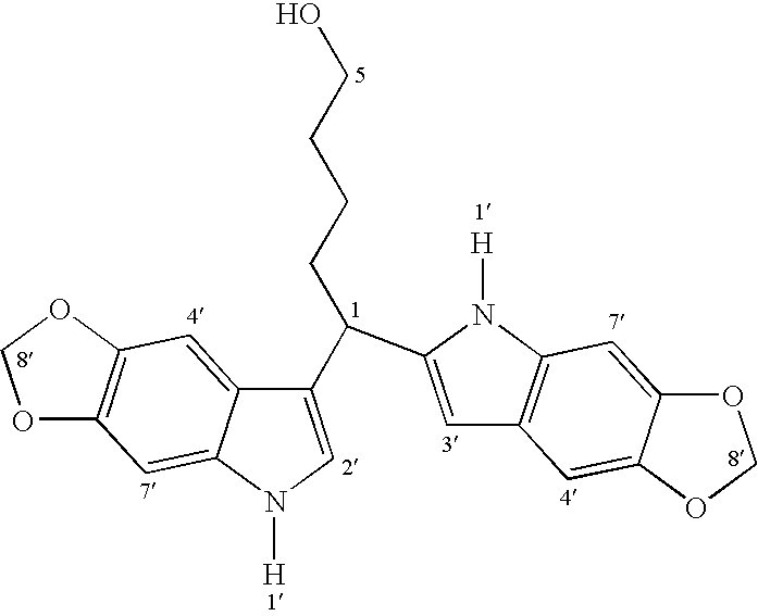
C1(C(C2=CC3=C(N2[H])C=C2C(=C3)OCO2)CCCCO)=CN([H])C2=CC3=C(C=C12)OCO3
